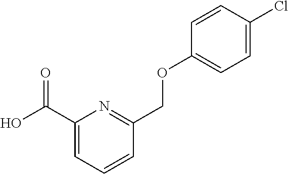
C1(C(O)=O)=CC=CC(COC2=CC=C(Cl)C=C2)=N1
